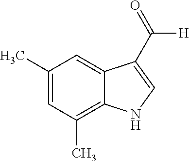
C1=C(C)C=C2C(=C1C)NC=C2C([H])=O
